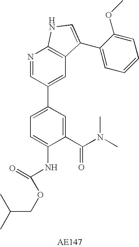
C1(C(N(C)C)=O)=CC(C2=CC3=C(N=C2)NC=C3C2=CC=CC=C2OC)=CC=C1NC(=O)OCC(C)C
